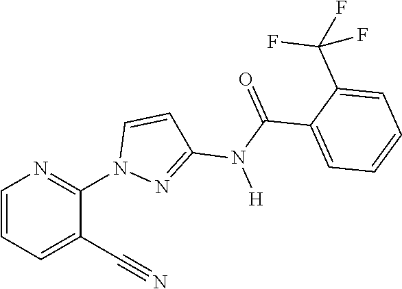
C1(C#N)=CC=CN=C1N1N=C(N(C(C2=CC=CC=C2C(F)(F)F)=O)[H])C=C1
